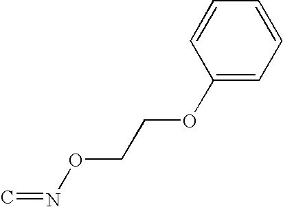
C1(OCCON=C)=CC=CC=C1
